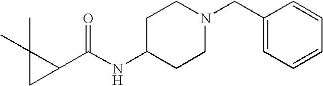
C1C(NC(C2C(C)(C)C2)=O)CCN(CC2=CC=CC=C2)C1
